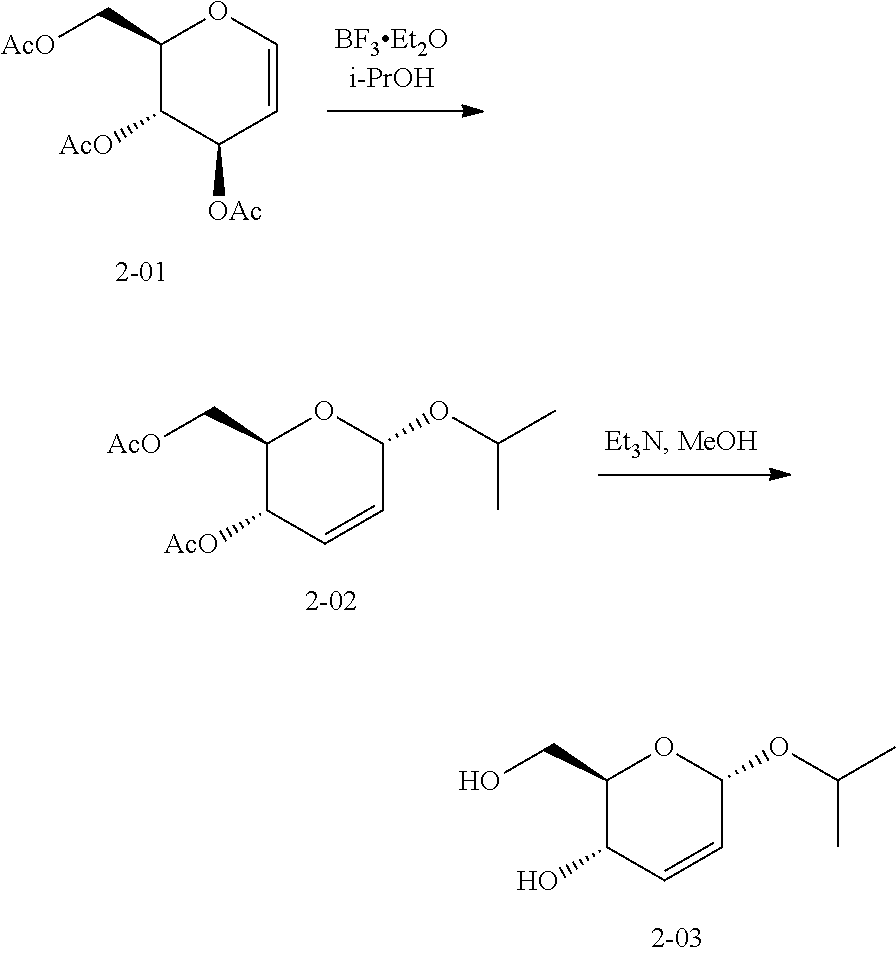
C1(C[AcO])C([AcO])C([OAc])C=CO1.C1(C[AcO])C([AcO])C=CC(OC(C)C)O1.C1(CO)C(O)C=CC(OC(C)C)O1
